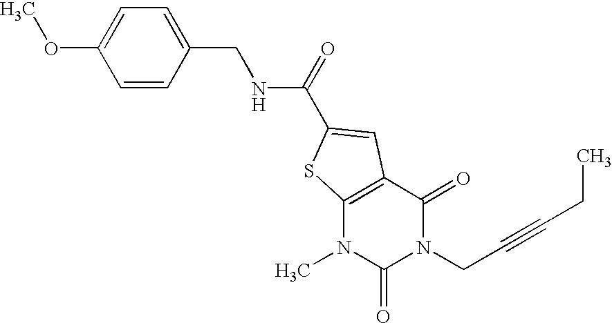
C1=CC(CNC(=O)C2=CC3=C(N(C)C(=O)N(CC#CCC)C3=O)S2)=CC=C1OC
